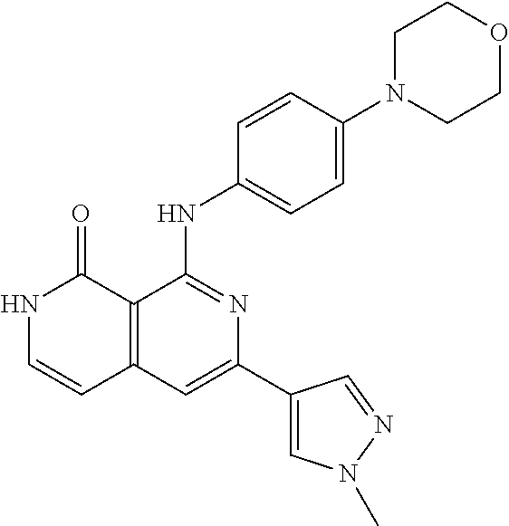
N1C=CC2=C(C1=O)C(NC1=CC=C(N3CCOCC3)C=C1)=NC(C1=CN(C)N=C1)=C2
